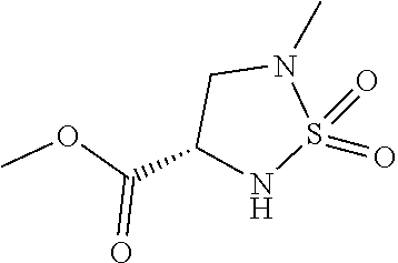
S1(=O)(=O)NC(C(OC)=O)CN1C
